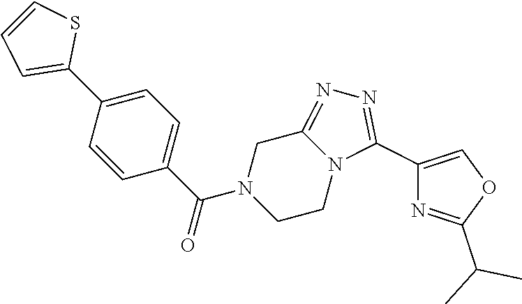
C1=C(C2=CC=CS2)C=CC(C(N2CCN3C(=NN=C3C3=COC(C(C)C)=N3)C2)=O)=C1
